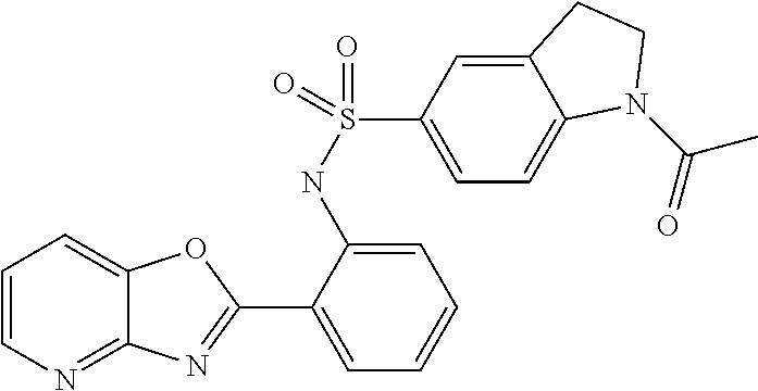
C1=CN=C2C(=C1)OC(C1=CC=CC=C1NS(=O)(C1=CC=C3C(=C1)CCN3C(=O)C)=O)=N2
